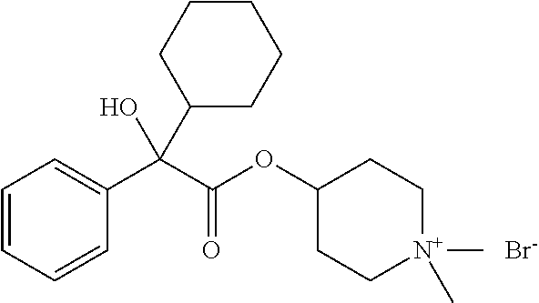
C1=CC=CC(C(C(OC2CC[N+](C)(C)CC2)=O)(C2CCCCC2)O)=C1.[Br-]
